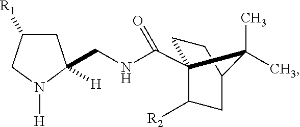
C1C([R1])CN([H])C1([H])CNC(C12CCC(CC1[R2])C2(C)C)=O
